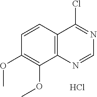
C1=CC2=C(C(OC)=C1OC)N=CN=C2Cl.Cl
